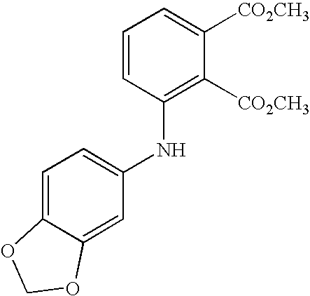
C1=CC(NC2=CC=C3C(=C2)OCO3)=C([CO2CH3])C([CO2CH3])=C1
